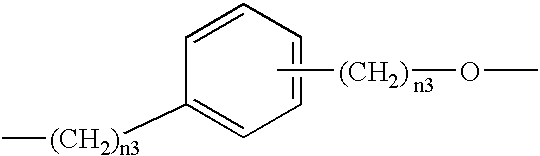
C1=CC([(CH2)n3]C)=CC=C1.C[(CH2)]OC
